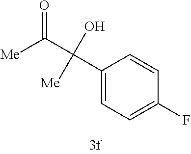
C1(C(C([Me])=O)(O)[Me])=CC=C(F)C=C1
